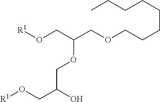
[R1]OCC(COCCCCCCCC)OCC(CO[R1])O
